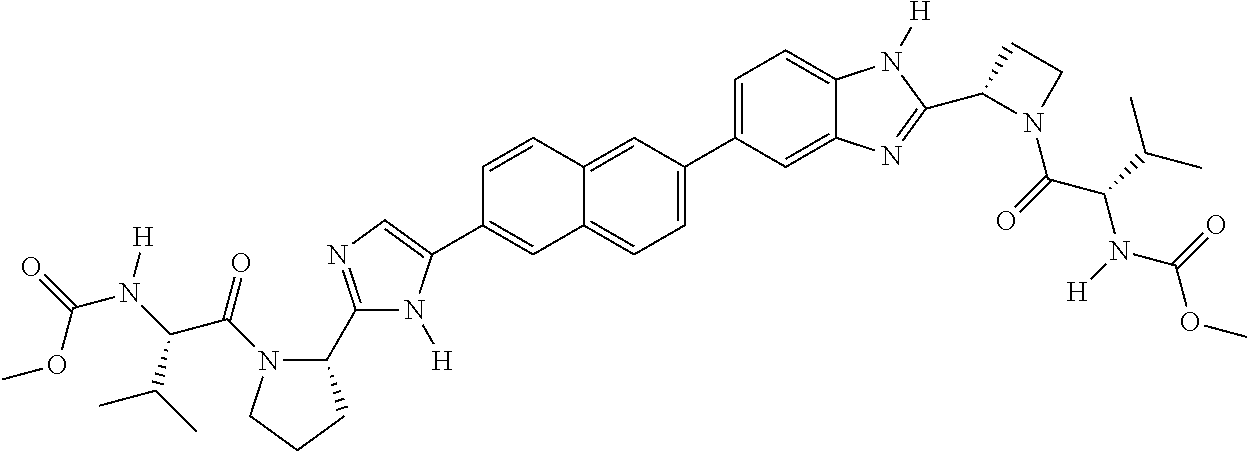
C1=C(C2=CC=C3C(=C2)N=C(C2N(C(C(N(C(OC)=O)[H])C(C)C)=O)CC2)N3[H])C=C2C(=C1)C=C(C1=CN=C(C3N(C(C(C(C)C)N([H])C(OC)=O)=O)CCC3)N1[H])C=C2
